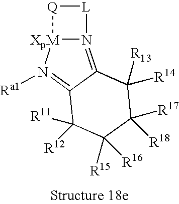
N12=C3C(=N([Ra1])[XpM]1[Q][L]2)C([R12])([R11])C([R15])([R16])C([R18])([R17])C3([R14])[R13]
